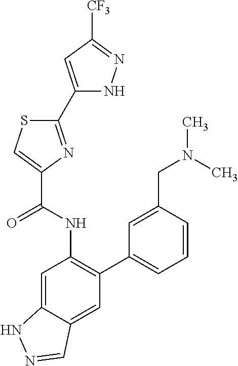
C1(C2=NC(C(NC3=C(C4=CC=CC(CN(C)C)=C4)C=C4C(=C3)NN=C4)=O)=CS2)=CC([CF3])=NN1
